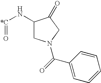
O=[*C]NC1CN(C(C2=CC=CC=C2)=O)CC1=O
